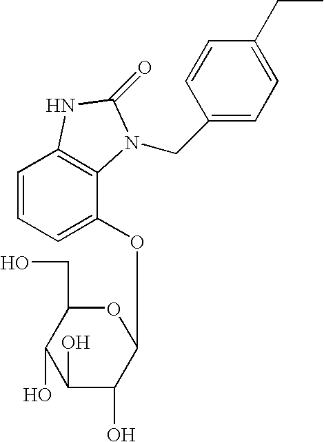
C1=CC=C(OC2OC(CO)C(O)C(O)C2O)C2=C1NC(=O)N2CC1=CC=C(CC)C=C1
